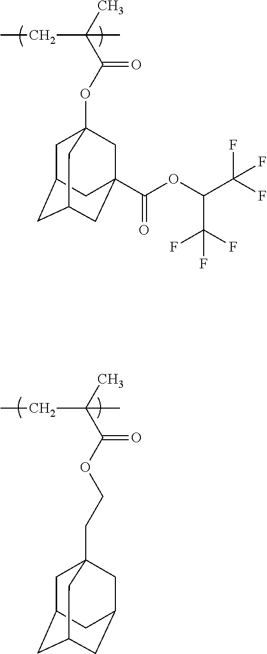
C1C2CC3CC(C(OC(C(F)(F)F)C(F)(F)F)=O)(CC1(OC(C(C)(CC)C)=O)C3)C2.C1C2CC3CC(CC1(CCOC(C(C)(CC)C)=O)C3)C2
